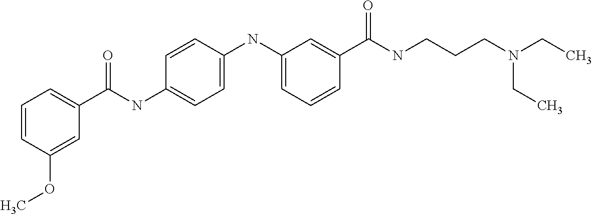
C1=CC(OC)=CC(C(NC2=CC=C(NC3=CC=CC(C(NCCCN(CC)CC)=O)=C3)C=C2)=O)=C1
